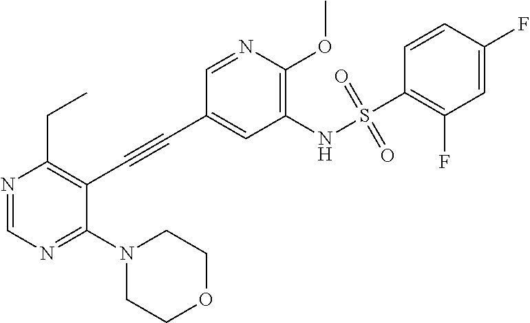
N1=CN=C(N2CCOCC2)C(C#CC2=CC(NS(C3=C(F)C=C(F)C=C3)(=O)=O)=C(OC)N=C2)=C1CC
